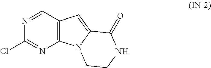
C12=C(C=NC(Cl)=N1)C=C1N2CCNC1=O
